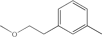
C1=C(CCOC)C=C(C)C=C1
